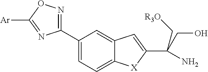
C12=CC(C3=NOC([Ar])=N3)=CC=C1[X]C(C(C[R3O])(CO)N)=C2
